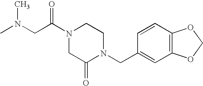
C1=CC2=C(C=C1CN1CCN(C(CN(C)C)=O)CC1=O)OCO2
